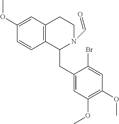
COC1=CC2=C(C=C1)C(CC1=CC(OC)=C(OC)C=C1Br)N(C=O)CC2
